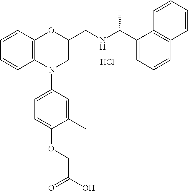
C1=CC2=C(C=C1)N(C1=CC=C(OCC(O)=O)C(C)=C1)CC(CNC(C1=CC=CC3=C1C=CC=C3)C)O2.Cl
